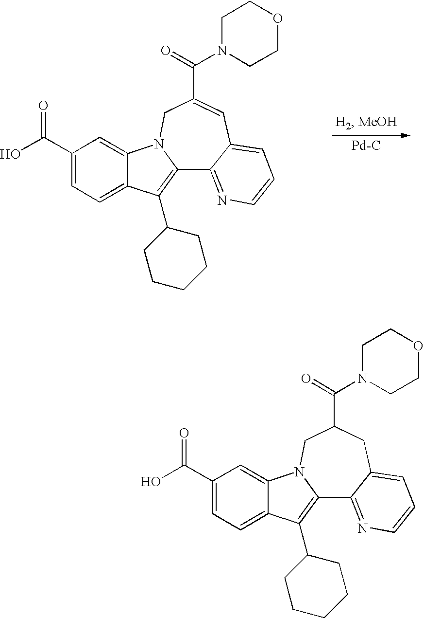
C1(C(O)=O)=CC=C2C(=C1)N1C(=C2C2CCCCC2)C2=NC=CC=C2C=C(C(=O)N2CCOCC2)C1.[Pd-C].C1(C(O)=O)=CC=C2C(=C1)N1C(=C2C2CCCCC2)C2=NC=CC=C2CC(C(=O)N2CCOCC2)C1
